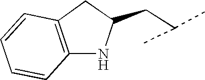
C12=C(CC(CC(C)C)N1)C=CC=C2
